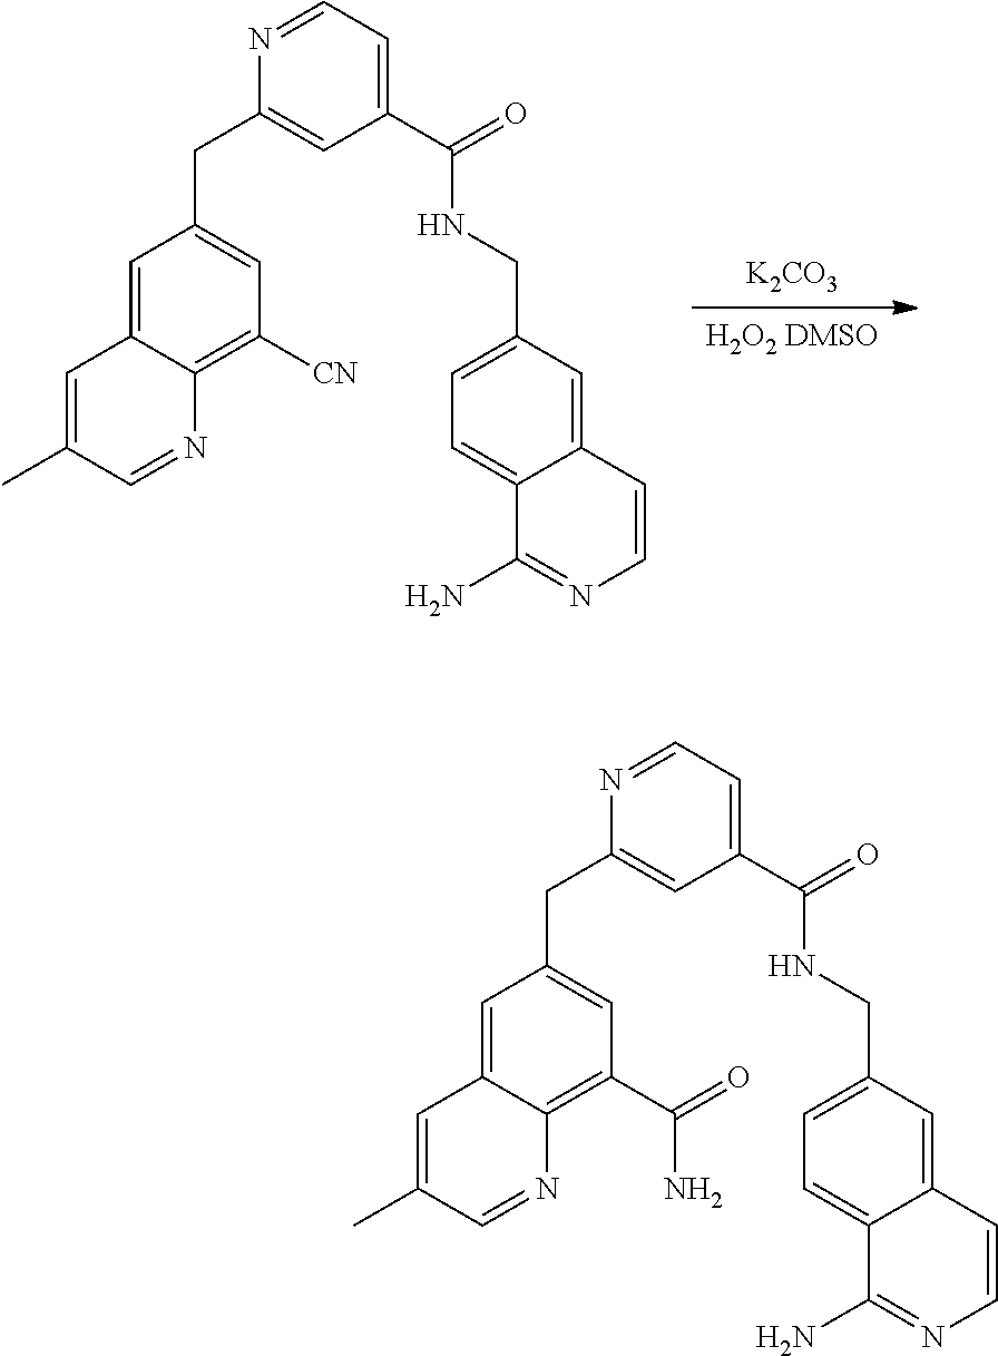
[H2O2 DMSO].[K2CO3].C1=C2C(=C([CN])C=C1CC1=CC(C(=O)NCC3=CC=C4C(=C3)C=CN=C4N)=CC=N1)N=CC(C)=C2.C1=C2C(=C(C(=O)N)C=C1CC1=CC(C(=O)NCC3=CC=C4C(=C3)C=CN=C4N)=CC=N1)N=CC(C)=C2
